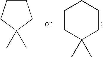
C1CCC(C)(C)C1.C1CC(C)(C)CCC1
